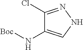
N1N=C(Cl)C(N[Boc])=C1
